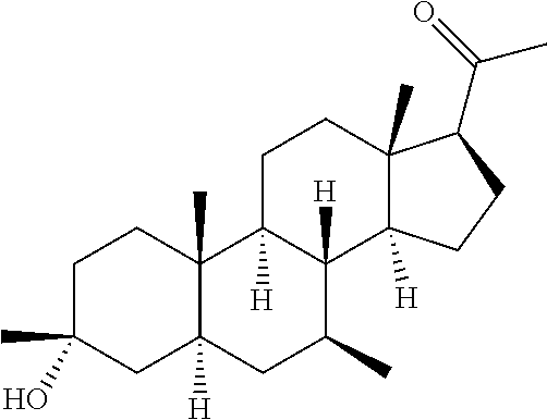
C1C(C)(O)CC2([H])C(C)(C1)C1([H])C([H])(C(C)C2)C2([H])C(C)(CC1)C(C(C)=O)CC2
